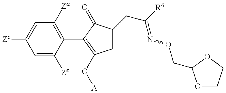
C1=C([Ze])C(C2=C(O[A])CC(CC(=NOCC3OCCO3)[R6])C2=O)=C([Za])C=C1[Zc]
